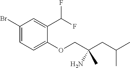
BrC1=CC=C(OCC(CC(C)C)(N)C)C(C(F)F)=C1
